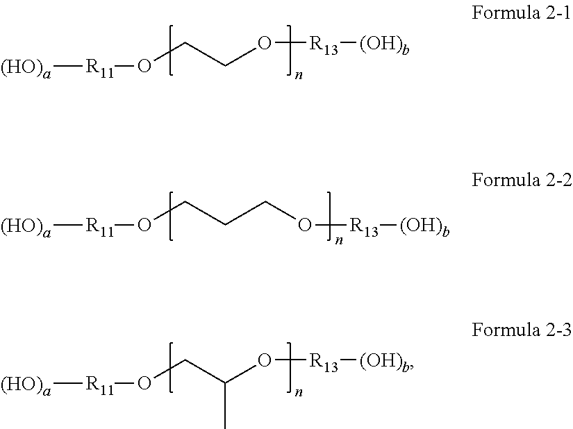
[(HO)a][R11]OCCO[R13][(OH)b].[(HO)a][R11]OCC(O[R13][(OH)b])C.[(HO)a][R11]OCCCO[R13][(OH)b]
